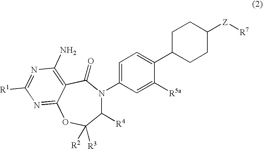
C1([R4])N(C2=CC=C(C3CCC([Z][R7])CC3)C([R5a])=C2)C(=O)C2=C(N)N=C([R1])N=C2OC1([R3])[R2]
